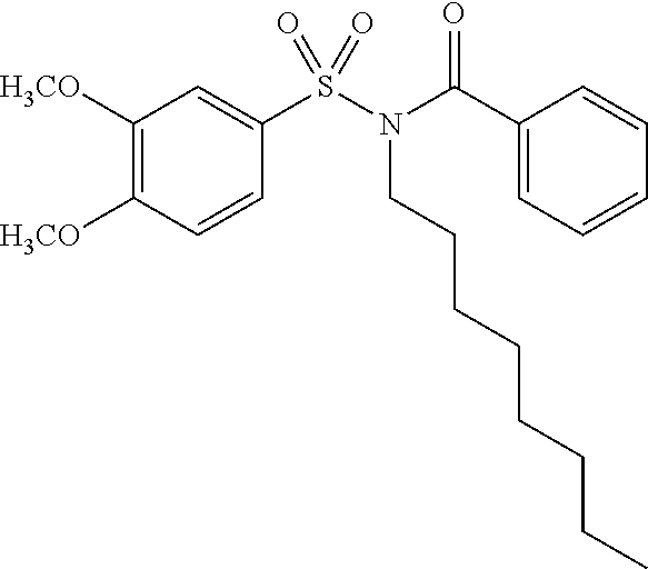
C1([H3CO])=C([H3CO])C=CC(S(=O)(=O)N(C(C2=CC=CC=C2)=O)CCCCCCCC)=C1
